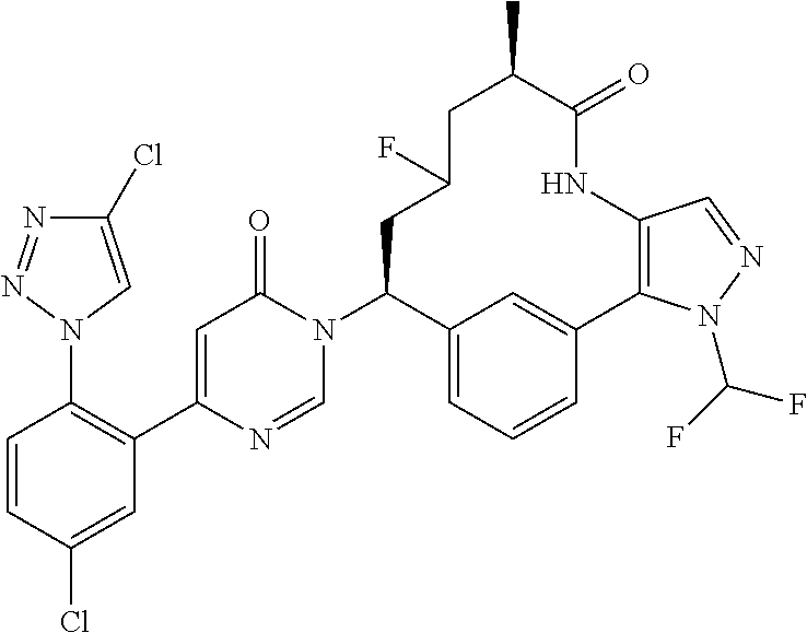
C1=CC(Cl)=CC(C2=CC(=O)N(C3C4=CC=CC(=C4)C4=C(NC(=O)C(C)CC(F)C3)C=NN4C(F)F)C=N2)=C1N1C=C(Cl)N=N1
